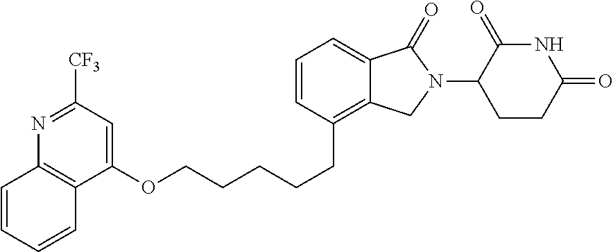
C1=CC(CCCCCOC2=CC([CF3])=NC3=C2C=CC=C3)=C2C(=C1)C(=O)N(C1C(=O)NC(=O)CC1)C2
